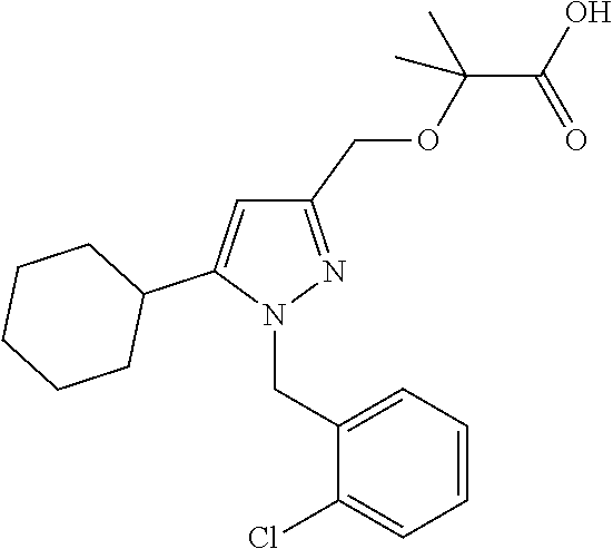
C1(COC(C(O)=O)(C)C)=NN(CC2=CC=CC=C2Cl)C(C2CCCCC2)=C1
